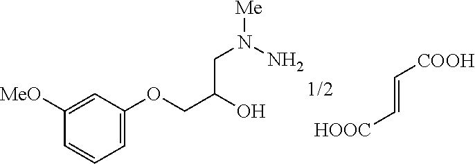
C1=C(OCC(O)CN([Me])N)C=C([MeO])C=C1.C(=C[HOOC])[COOH]
